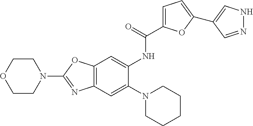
C1OCCN(C2=NC3=C(O2)C=C(NC(=O)C2=CC=C(C4=CNN=C4)O2)C(N2CCCCC2)=C3)C1
